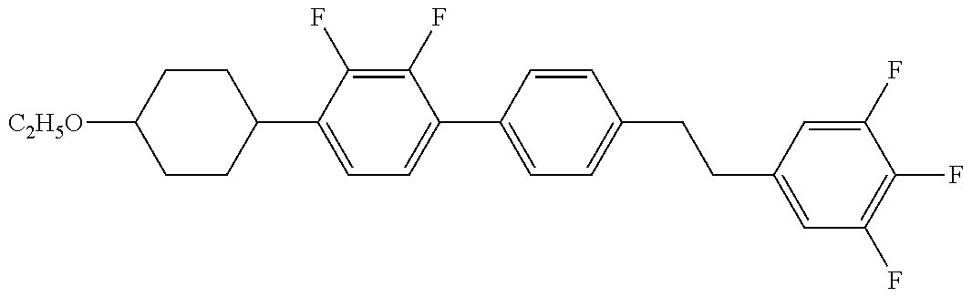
C1CC(C2=CC=C(C3=CC=C(CCC4=CC(F)=C(F)C(F)=C4)C=C3)C(F)=C2F)CCC1[C2H5O]
